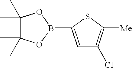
C1=C(B2OC(C)(C)C(C)(C)O2)SC([Me])=C1Cl
